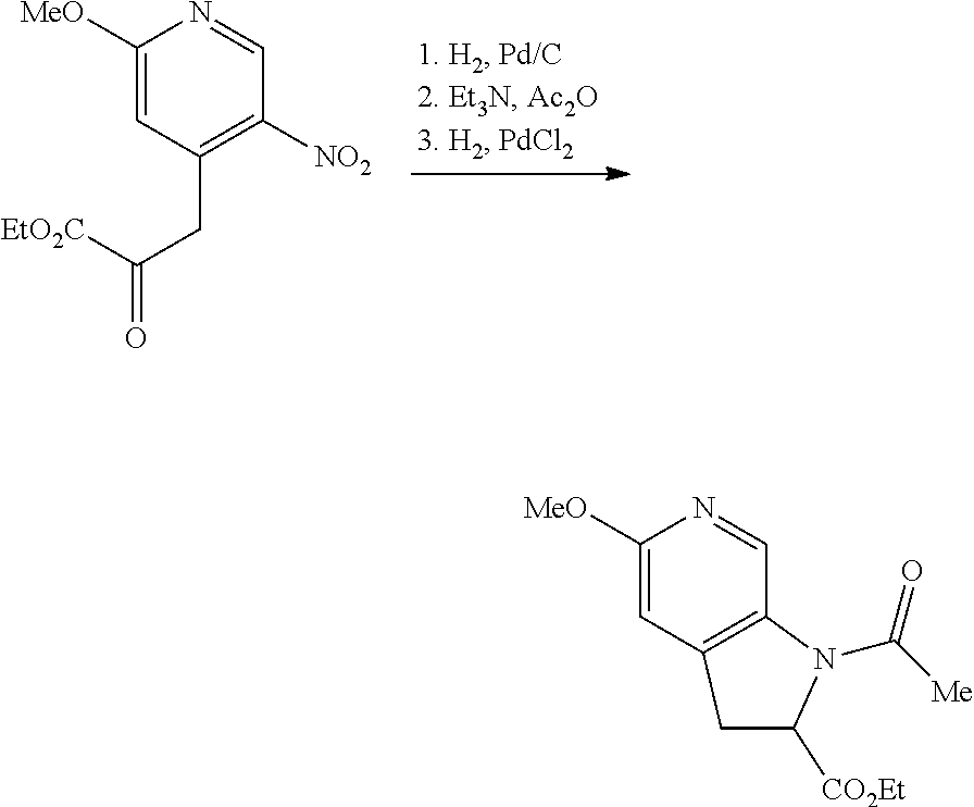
C1([MeO])=CC(CC([EtO2C])=O)=C([NO2])C=N1.C1([MeO])=CC2=C(C=N1)N(C([Me])=O)C([CO2Et])C2
